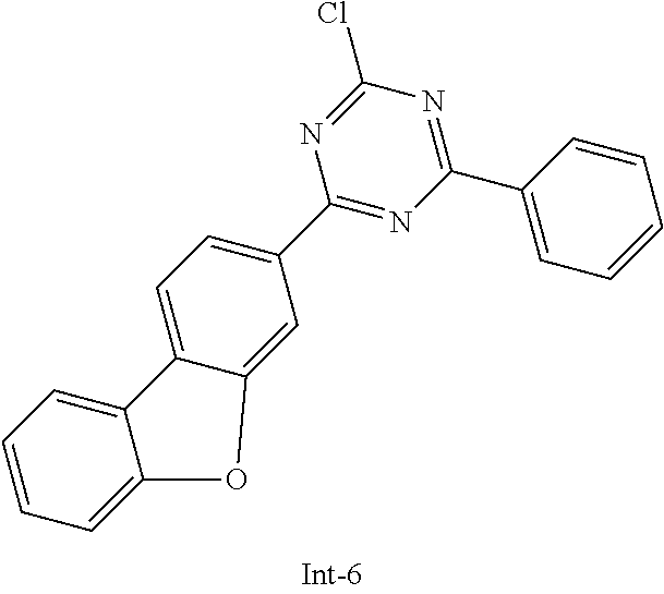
C1(C2=CC=CC=C2)=NC(Cl)=NC(C2=CC=C3C(=C2)OC2=CC=CC=C32)=N1
